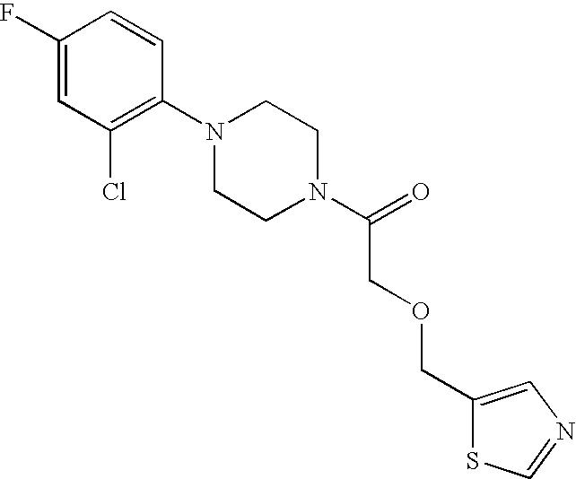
C1(F)=CC(Cl)=C(N2CCN(C(=O)COCC3=CN=CS3)CC2)C=C1
